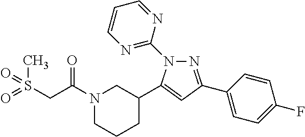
C(C(N1CCCC(C2=CC(C3=CC=C(F)C=C3)=NN2C2=NC=CC=N2)C1)=O)S(=O)(C)=O
